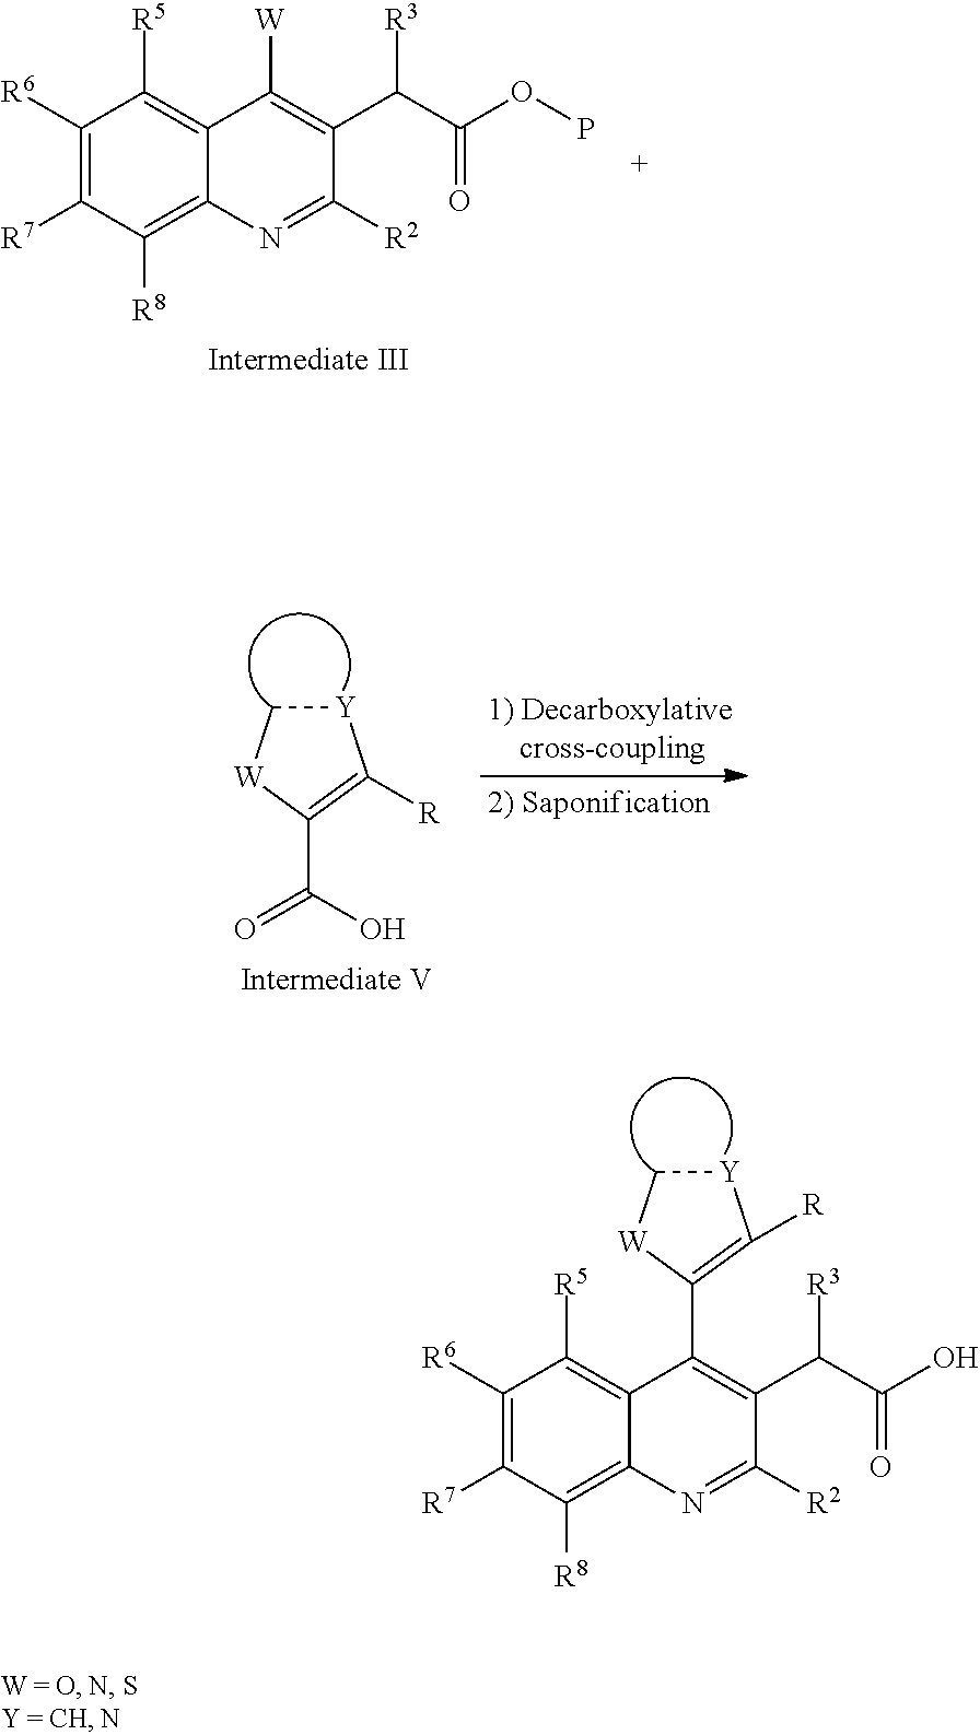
C1([R6])=C([R7])C([R8])=C2C(=C1[R5])C([W])=C(C(C(=O)OP)[R3])C([R2])=N2.[Y]1C[W]C(C(=O)O)=C1[R].C1([R6])=C([R7])C([R8])=C2C(=C1[R5])C(C1=C([R])[Y]C[W]1)=C(C(C(=O)O)[R3])C([R2])=N2
